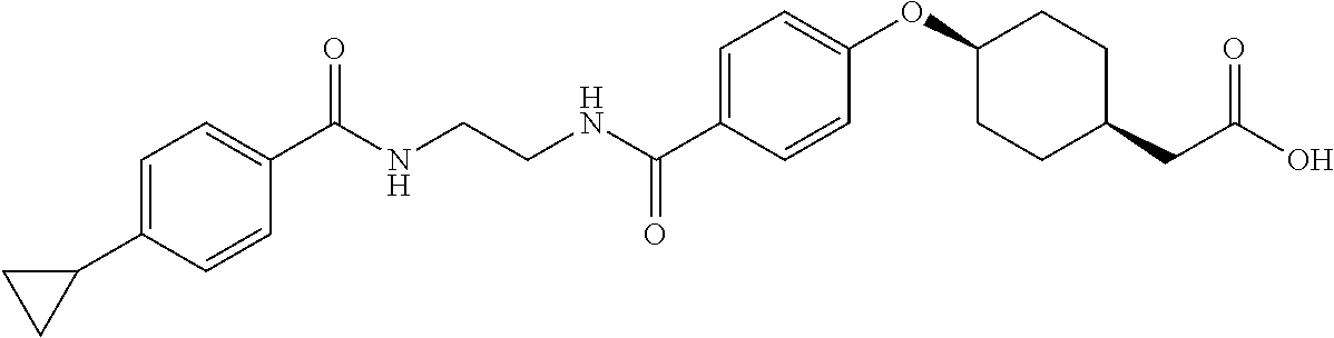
N(CCNC(C1=CC=C(OC2CCC(CC(O)=O)CC2)C=C1)=O)C(=O)C1=CC=C(C2CC2)C=C1
